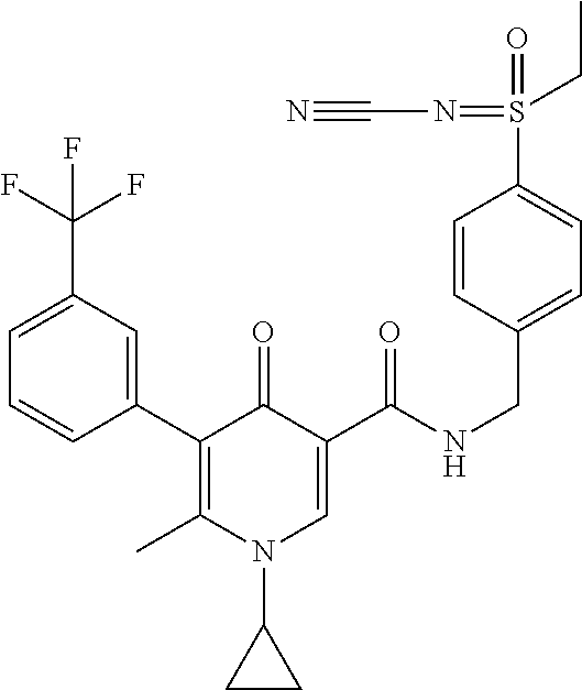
C1(C2=C(C)N(C3CC3)C=C(C(NCC3=CC=C(S(=O)(=NC#N)CC)C=C3)=O)C2=O)=CC(C(F)(F)F)=CC=C1
